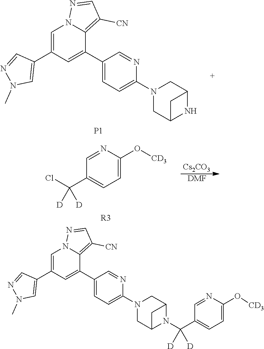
C12CN(C3=CC=C(C4=CC(C5=CN(C)N=C5)=CN5N=CC([CN])=C45)C=N3)CC(N1C(C1=CC=C(O[CD3])N=C1)([D])[D])C2.C12CN(C3=CC=C(C4=CC(C5=CN(C)N=C5)=CN5N=CC([CN])=C45)C=N3)CC(N1)C2.[P1].C1=NC(O[CD3])=CC=C1C(Cl)([D])[D].[R3].[Cs2CO3].[DMF]
